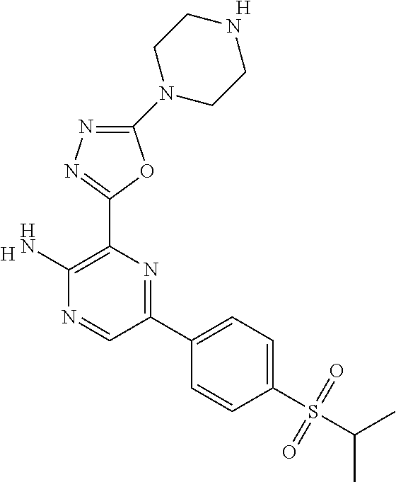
[H].C1(N)=C(C2=NN=C(N3CCNCC3)O2)N=C(C2=CC=C(S(C(C)C)(=O)=O)C=C2)C=N1.[H]
